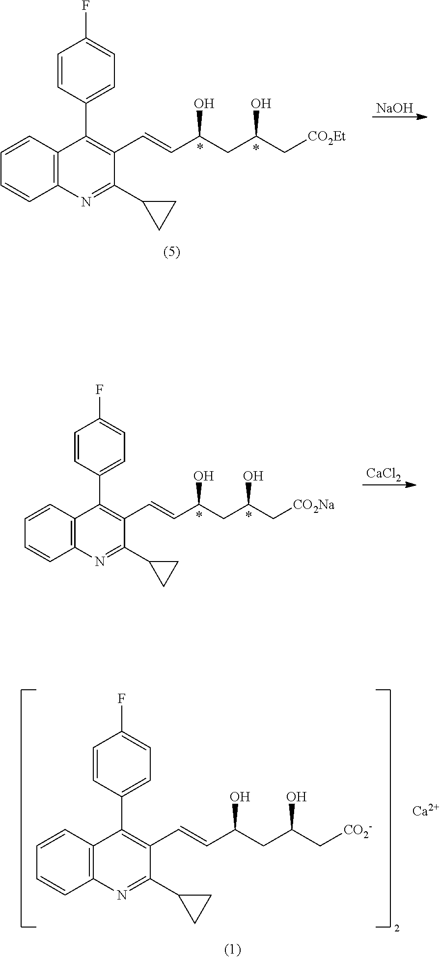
C12=C(C=CC=C1)C(C1=CC=C(F)C=C1)=C(C=CC(CC(C[CO2-])O)O)C(C1CC1)=N2.[Ca].C12=C(C=CC=C1)C(C1=CC=C(F)C=C1)=C(C=CC(CC(C[CO2Et])O)O)C(C1CC1)=N2.[NaOH].C12=C(C=CC=C1)C(C1=CC=C(F)C=C1)=C(C=CC(CC(C[CO2Na])O)O)C(C1CC1)=N2.[CaCl2]
